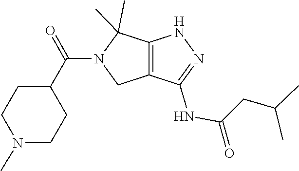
C1(NC(CC(C)C)=O)=NNC2=C1CN(C(C1CCN(C)CC1)=O)C2(C)C
